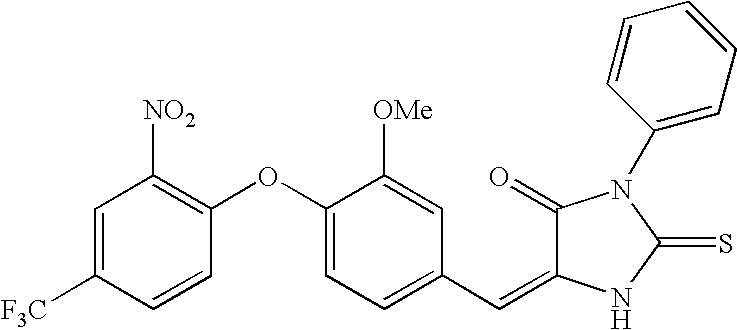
C1=C([F3C])C=CC(OC2=CC=C(C=C3C(=O)N(C4=CC=CC=C4)C(=S)N3)C=C2[OMe])=C1[NO2]
